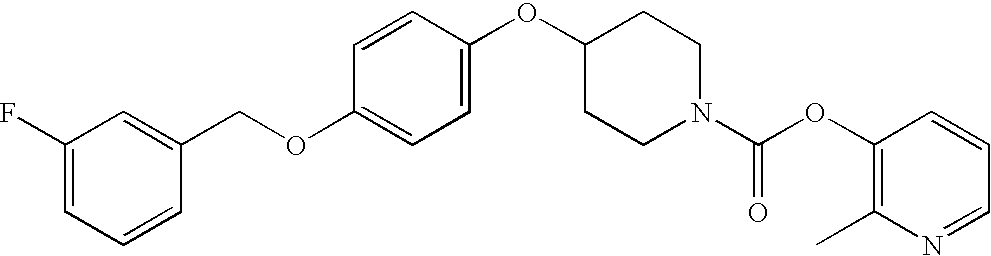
C1(F)=CC=CC(COC2=CC=C(OC3CCN(C(OC4=C(C)N=CC=C4)=O)CC3)C=C2)=C1
